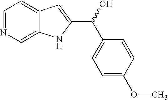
C1=NC=C2C(=C1)C=C(C(O)C1=CC=C(OC)C=C1)N2
